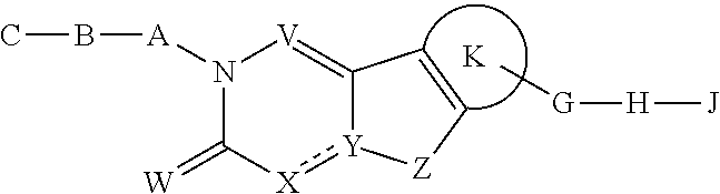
[K].N1([A]BC)C(=[W])[X]:[Y]2C(=[V]1)C=C[Z]2.C[G][H][J]
